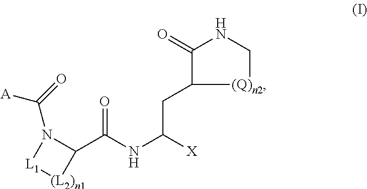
[L1]1[(L2)n1]C(C(NC([X])CC2[(Q)n2]CNC2=O)=O)N1C(=O)[A]
